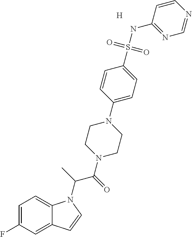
C1=C(F)C=C2C(=C1)N(C(C)C(=O)N1CCN(C3=CC=C(S(NC4=NC=NC=C4)(=O)=O)C=C3)CC1)C=C2.[H]
